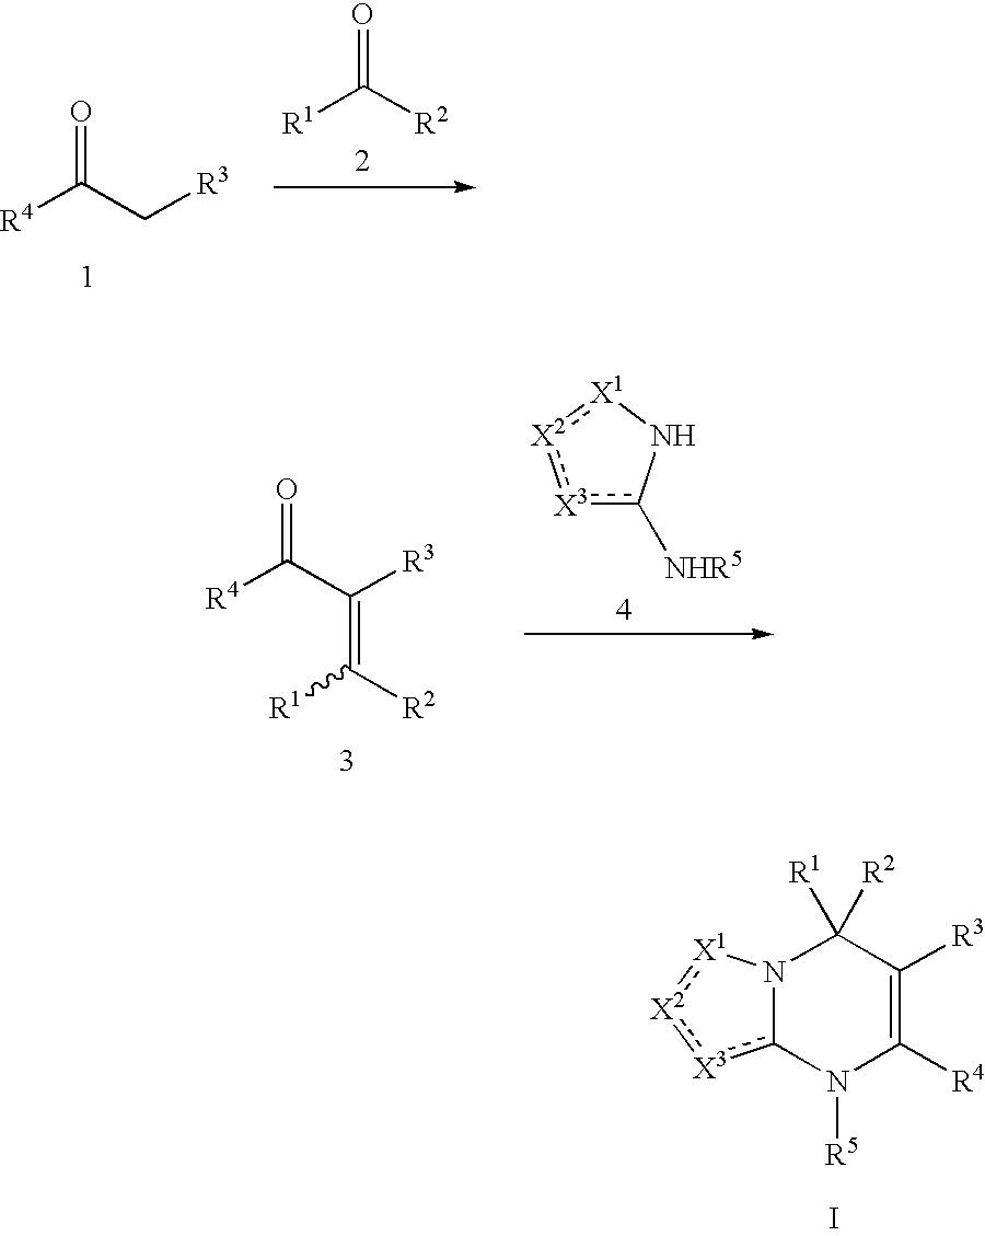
[R4]C(C[R3])=O.[R1]C([R2])=O.[R4]C(C([R3])=C([R1])[R2])=O.[X3]1c([NHR5])N[X1]:[X2]:1.N12c([X3]:[X2]:[X1]1)N([R5])C([R4])=C([R3])C2([R1])[R2].I
